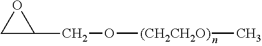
C1C(CO[(CH2CH2O)]C)O1
